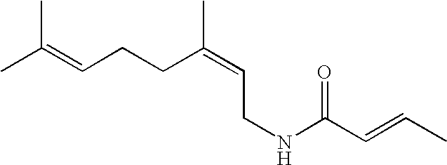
CC(=CCCC(=CCNC(C=CC)=O)C)C
